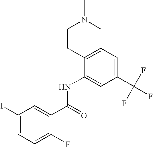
C(C1=CC=C(C(F)(F)F)C=C1NC(=O)C1=CC(I)=CC=C1F)CN(C)C
